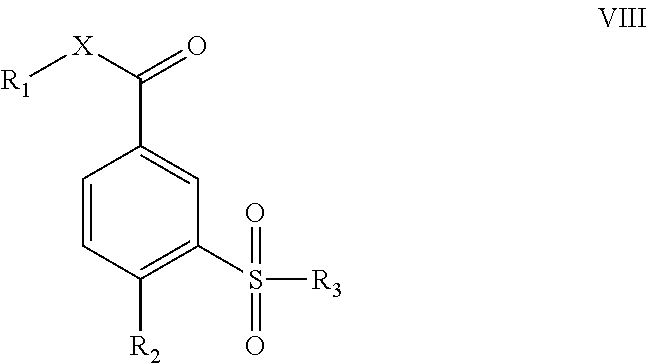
C1=CC([R2])=C(S([R3])(=O)=O)C=C1C([X][R1])=O
